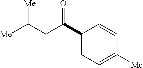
C1(C(CC([Me])[Me])=O)=CC=C([Me])C=C1
